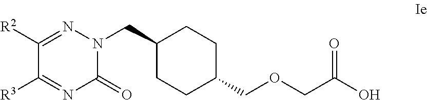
C1([R2])=NN(CC2CCC(COCC(O)=O)CC2)C(=O)N=C1[R3]
